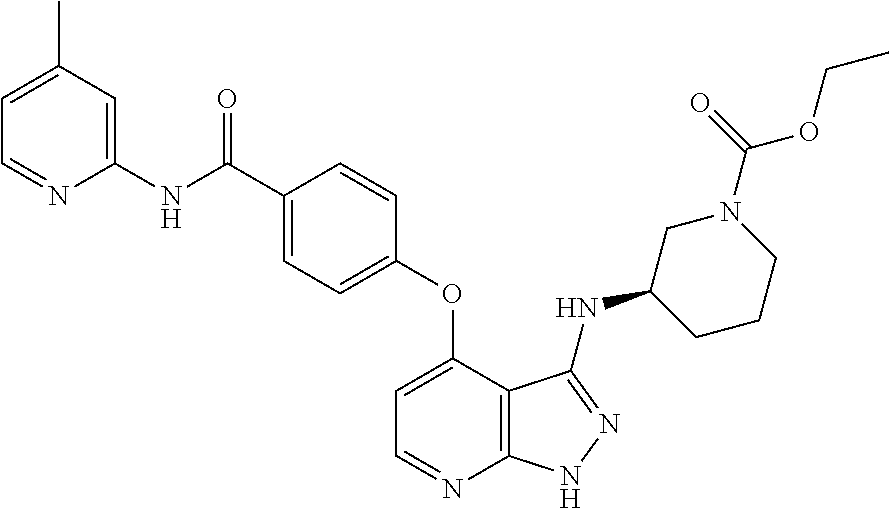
N(C(=O)C1=CC=C(OC2=CC=NC3=C2C(NC2CCCN(C(=O)OCC)C2)=NN3)C=C1)C1=CC(C)=CC=N1
